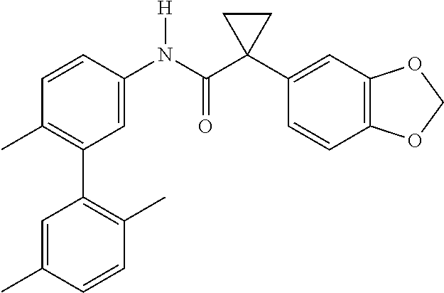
C1=CC(N(C(C2(C3=CC4=C(C=C3)OCO4)CC2)=O)[H])=CC(C2=C(C)C=CC(C)=C2)=C1C
